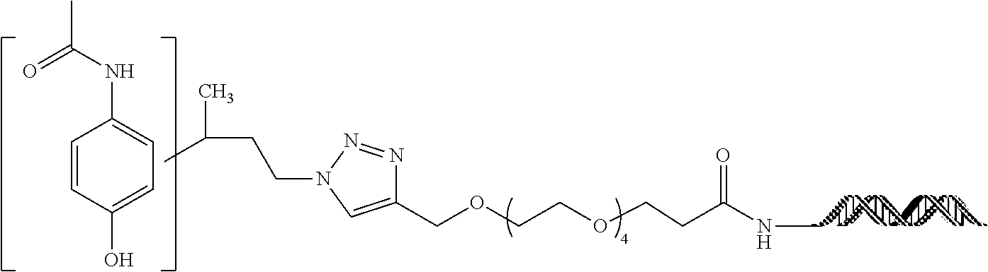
C1(COCCOCCC(NC)=O)=CN(CCC(C)C)N=N1.C1=CC(O)=CC=C1NC(C)=O
